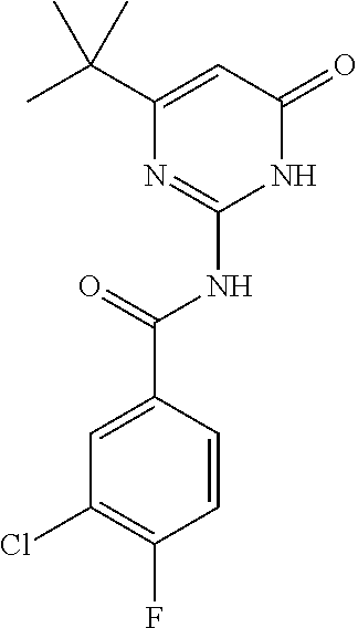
C1(C(C)(C)C)=CC(=O)NC(NC(C2=CC(Cl)=C(F)C=C2)=O)=N1
